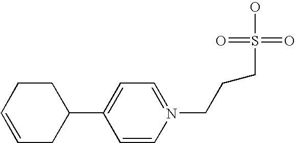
C1=CN(CCCS(O)(=O)=O)=CC=C1C1CCC=CC1
